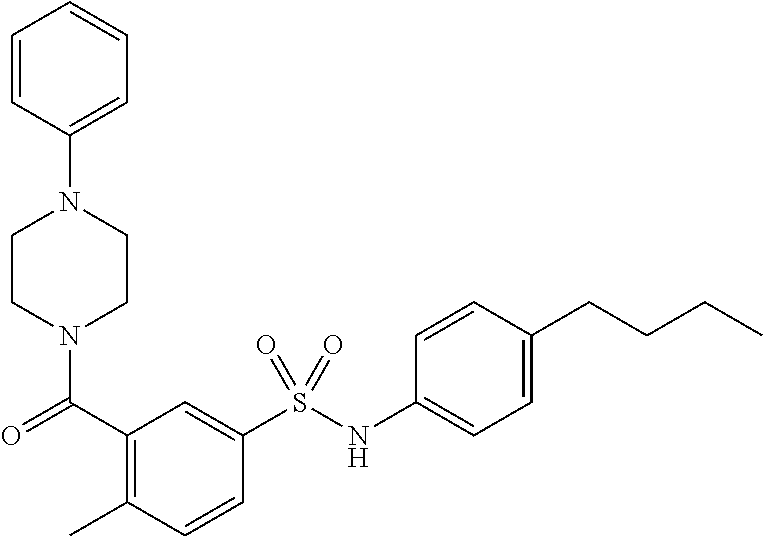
C1CN(C(=O)C2=C(C)C=CC(S(NC3=CC=C(CCCC)C=C3)(=O)=O)=C2)CCN1C1=CC=CC=C1
